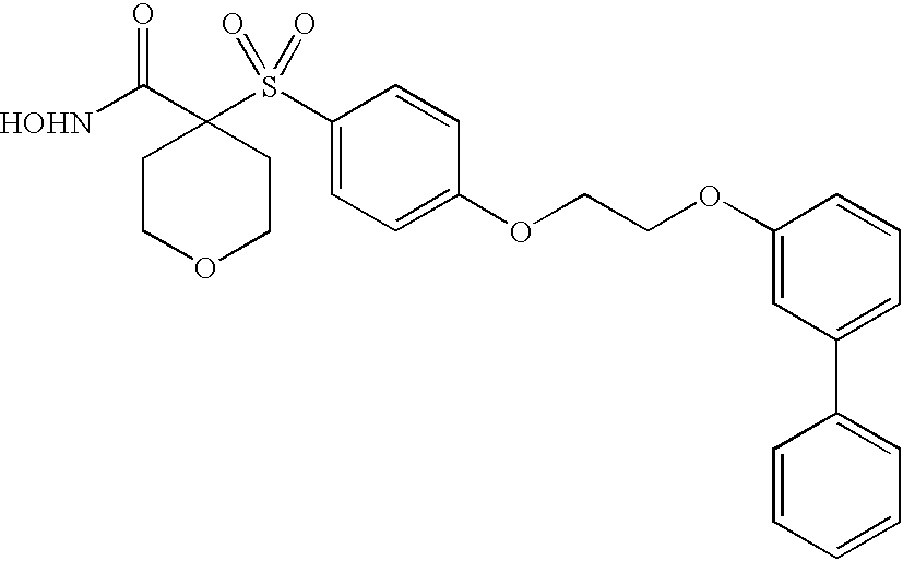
[HOHN]C(C1(S(C2=CC=C(OCCOC3=CC(C4=CC=CC=C4)=CC=C3)C=C2)(=O)=O)CCOCC1)=O
